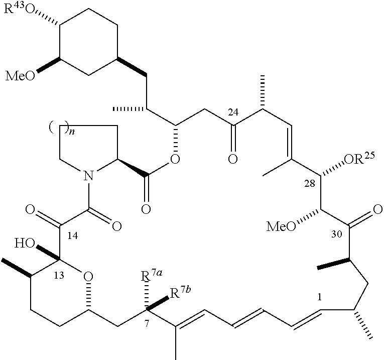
C12C(=O)OC(C(CC3CC([MeO])C([R43O])CC3)C)CC(=O)C(C)C=C(C)C([OR25])C([MeO])C(=O)C(C)CC(C)C=CC=CC=C(C)C([R7b])([R7a])CC3CCC(C)C(O)(C(=O)C(=O)N1CCC2)O3
